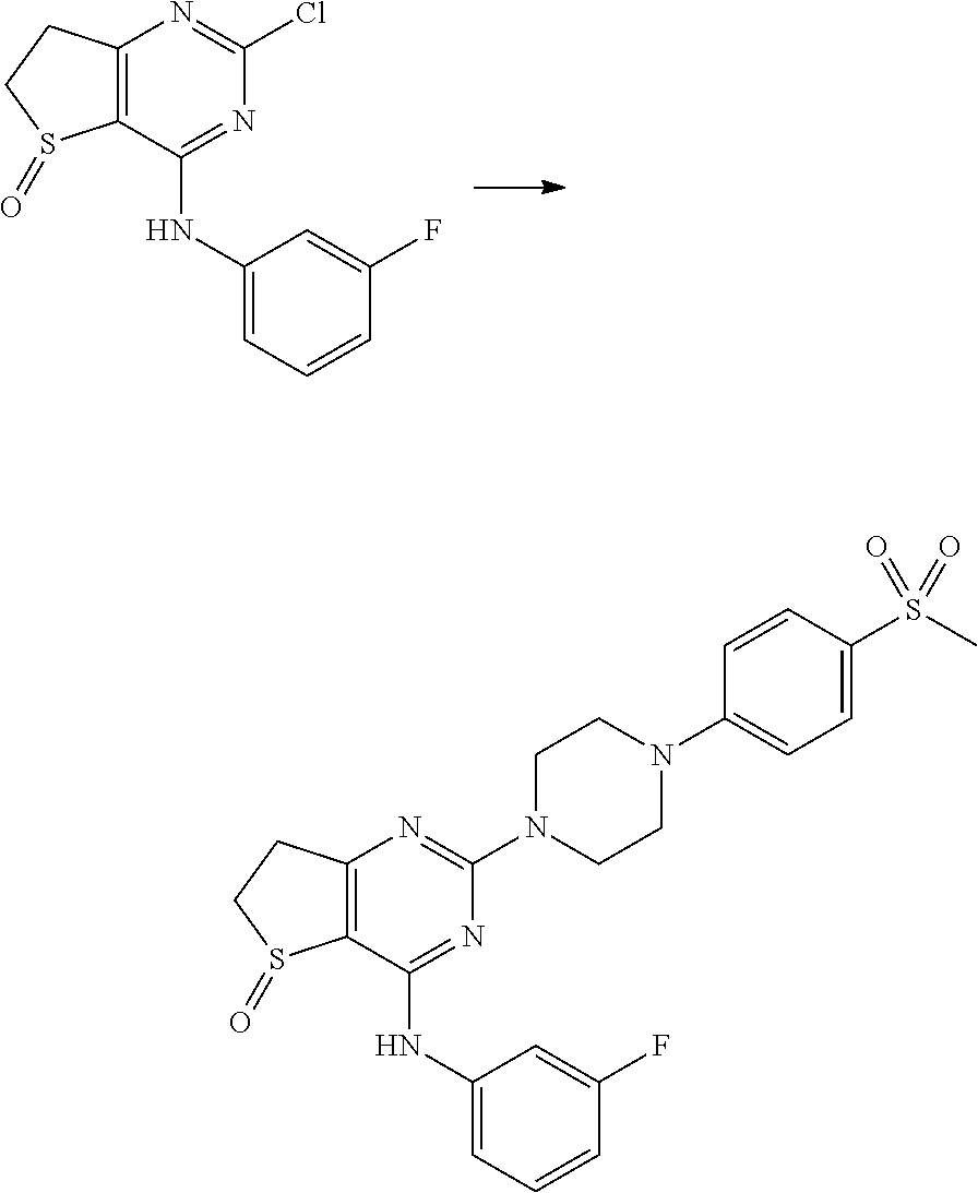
N(C1=NC(Cl)=NC2=C1S(=O)CC2)C1=CC=CC(F)=C1.N(C1=NC(N2CCN(C3=CC=C(S(C)(=O)=O)C=C3)CC2)=NC2=C1S(=O)CC2)C1=CC=CC(F)=C1
